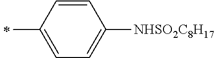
C1=CC(C)=CC=C1[NHSO2C8H17]
